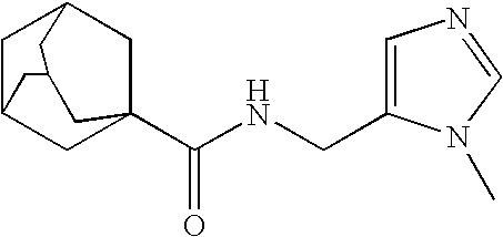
C1C2CC3(C(NCC4=CN=CN4C)=O)CC1CC(C2)C3
